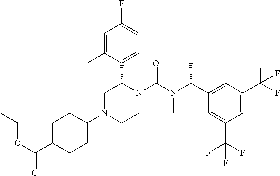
O(C(C1CCC(N2CCN(C(N(C(C3=CC(C(F)(F)F)=CC(C(F)(F)F)=C3)C)C)=O)C(C3=CC=C(F)C=C3C)C2)CC1)=O)CC
